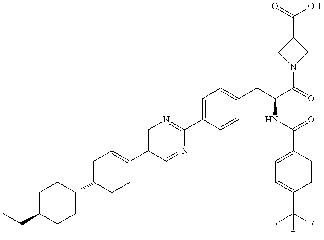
C(C1CCC(C2CCC(C3=CN=C(C4=CC=C(CC(NC(=O)C5=CC=C(C(F)(F)F)C=C5)C(N5CC(C(O)=O)C5)=O)C=C4)N=C3)=CC2)CC1)C
